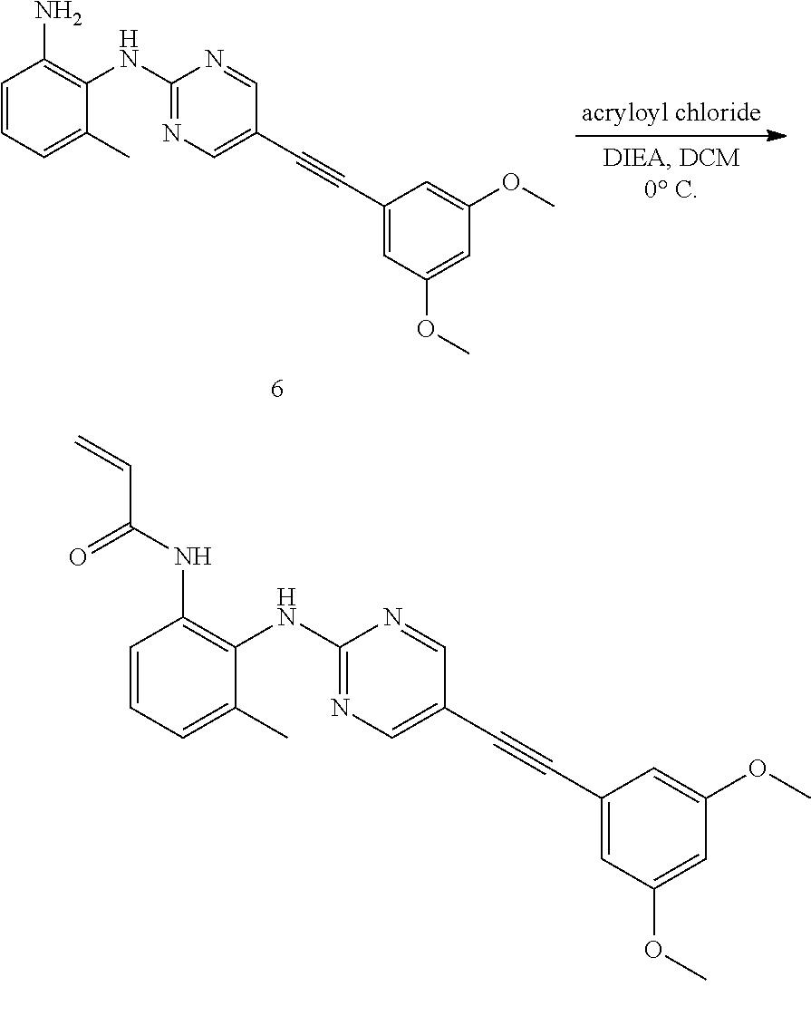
C1=CC=C(C)C(NC2=NC=C(C#CC3=CC(OC)=CC(OC)=C3)C=N2)=C1NC(C=C)=O.C1=CC=C(C)C(NC2=NC=C(C#CC3=CC(OC)=CC(OC)=C3)C=N2)=C1N
